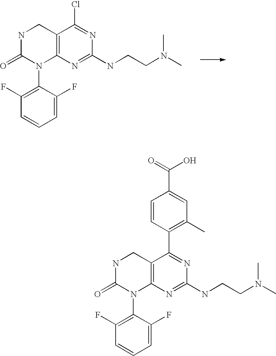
C12=C(N=C(NCCN(C)C)N=C1Cl)N(C1=C(F)C=CC=C1F)C(=O)NC2.C12=C(N=C(NCCN(C)C)N=C1C1=C(C)C=C(C(O)=O)C=C1)N(C1=C(F)C=CC=C1F)C(=O)NC2
